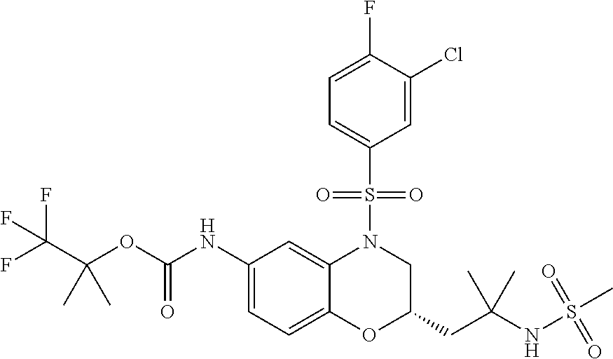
C1(NC(OC(C(F)(F)F)(C)C)=O)=CC=C2C(=C1)N(S(C1=CC=C(F)C(Cl)=C1)(=O)=O)CC(CC(NS(=O)(=O)C)(C)C)O2
